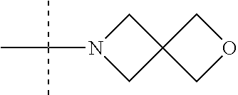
C1N(C(C)(C)C)CC12COC2
